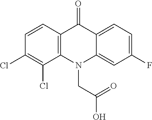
C12=C(C=CC(Cl)=C1Cl)C(=O)C1=CC=C(F)C=C1N2CC(=O)O
